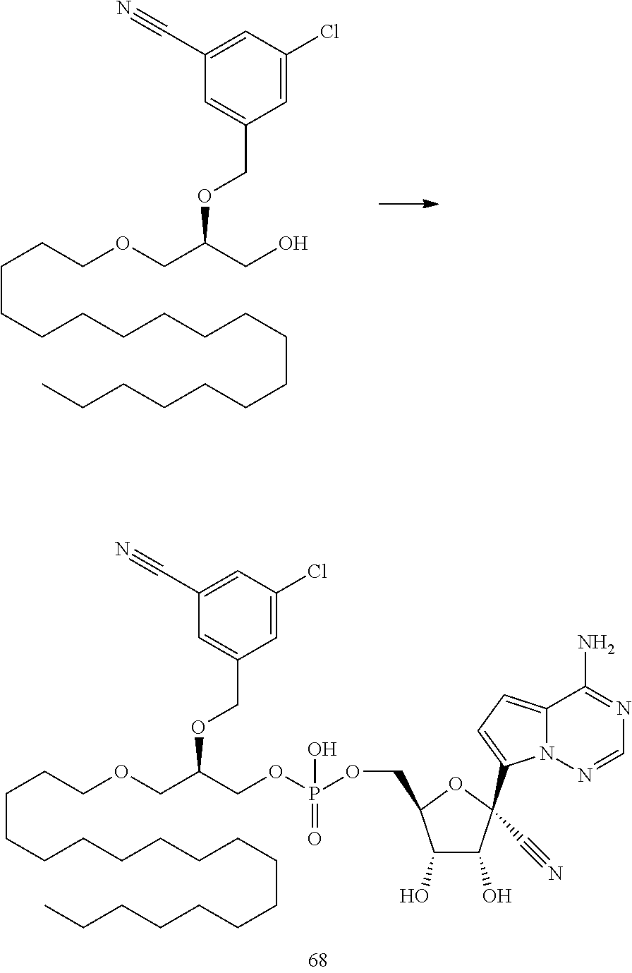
C(C1(C2=CC=C3N2N=CN=C3N)C(O)C(O)C(COP(OCC(COCCCCCCCCCCCCCCCCCC)OCC2=CC(C#N)=CC(Cl)=C2)(=O)O)O1)#N.C(CCCCCCCCCCCCC)CCCCOCC(CO)OCC1=CC(C#N)=CC(Cl)=C1
